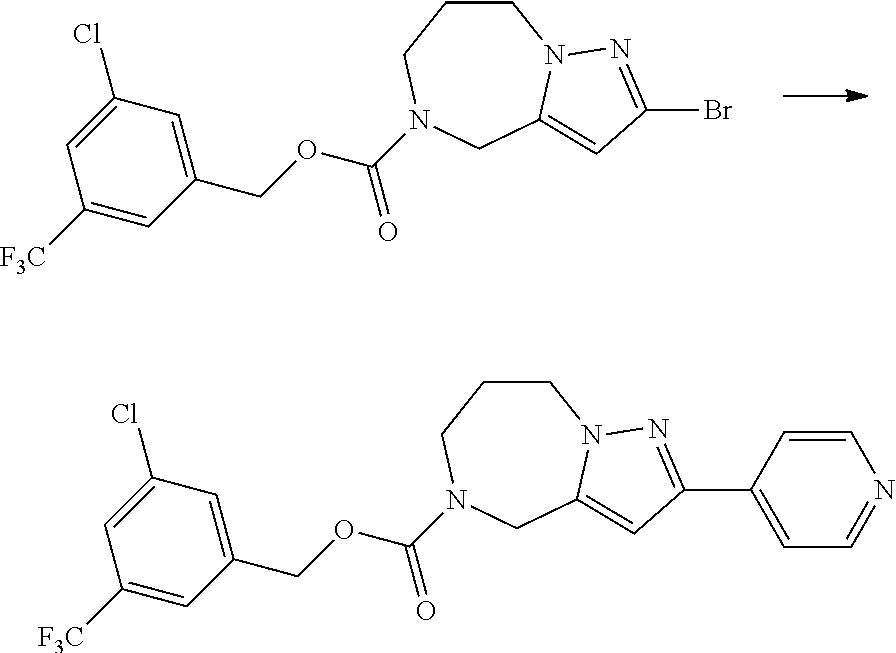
C1(COC(N2CCCN3C(=CC(Br)=N3)C2)=O)=CC(Cl)=CC([F3C])=C1.C1(COC(N2CCCN3C(=CC(C4=CC=NC=C4)=N3)C2)=O)=CC(Cl)=CC([F3C])=C1
